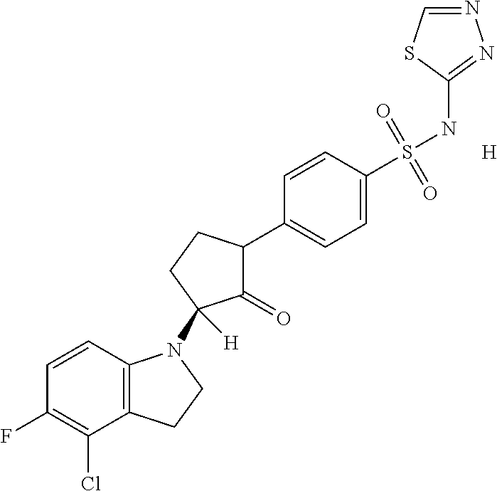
C1=CC2=C(C(Cl)=C1F)CCN2C1([H])C(=O)C(C2=CC=C(S(NC3=NN=CS3)(=O)=O)C=C2)CC1.[H]
